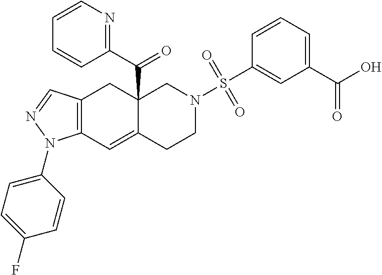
C12=C(C=NN1C1=CC=C(F)C=C1)CC1(C(=O)C3=NC=CC=C3)C(=C2)CCN(S(C2=CC(C(O)=O)=CC=C2)(=O)=O)C1
